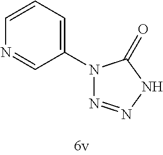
C1=CC=C(N2N=NNC2=O)C=N1
